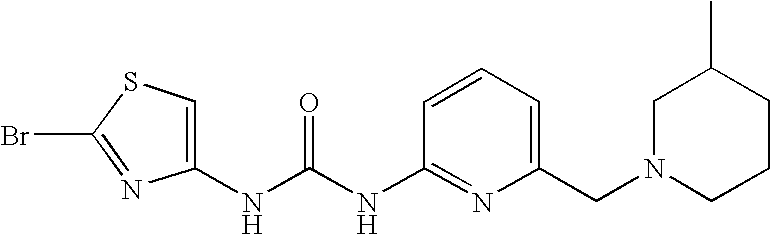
N(C(NC1=NC(CN2CCCC(C)C2)=CC=C1)=O)C1=CSC(Br)=N1
